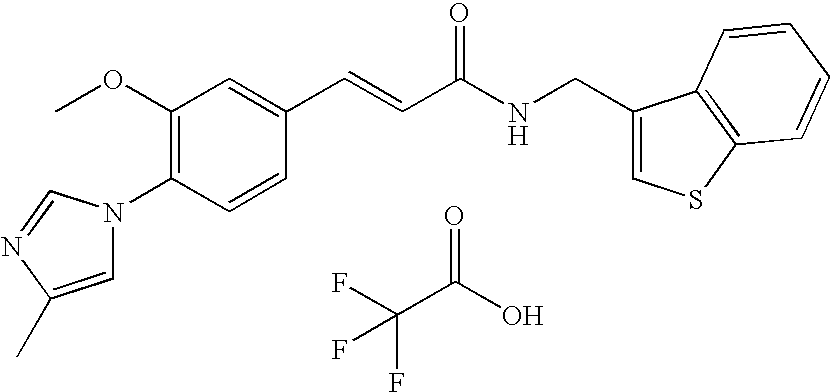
C1(OC)=C(N2C=C(C)N=C2)C=CC(C=CC(NCC2=CSC3=C2C=CC=C3)=O)=C1.FC(C(O)=O)(F)F
